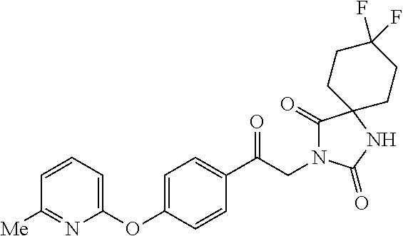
C1(C(CN2C(=O)C3(NC2=O)CCC(F)(F)CC3)=O)=CC=C(OC2=CC=CC([Me])=N2)C=C1
